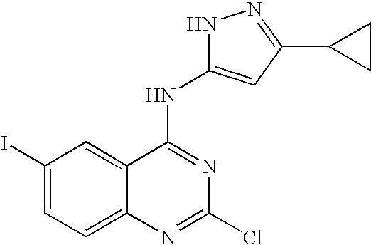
C1(I)=CC=C2C(=C1)C(NC1=CC(C3CC3)=NN1)=NC(Cl)=N2
